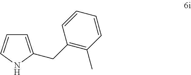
C1=CNC(CC2=C(C)C=CC=C2)=C1
